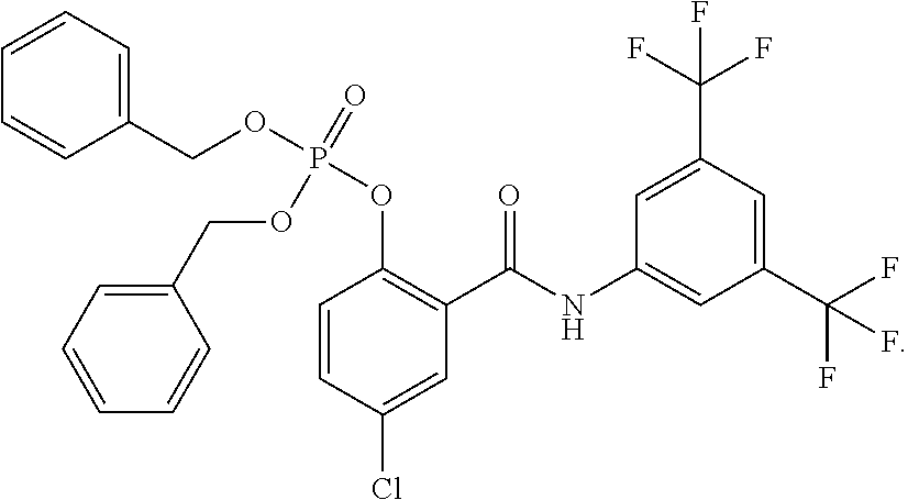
C1=CC(Cl)=CC(C(NC2=CC(C(F)(F)F)=CC(C(F)(F)F)=C2)=O)=C1OP(OCC1=CC=CC=C1)(OCC1=CC=CC=C1)=O
